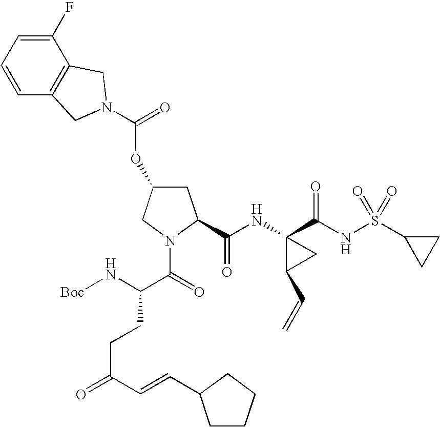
C1(F)=CC=CC2=C1CN(C(=O)OC1CC(C(NC3(C(NS(C4CC4)(=O)=O)=O)C(C=C)C3)=O)N(C(=O)C(N[Boc])CCC(=O)C=CC3CCCC3)C1)C2
